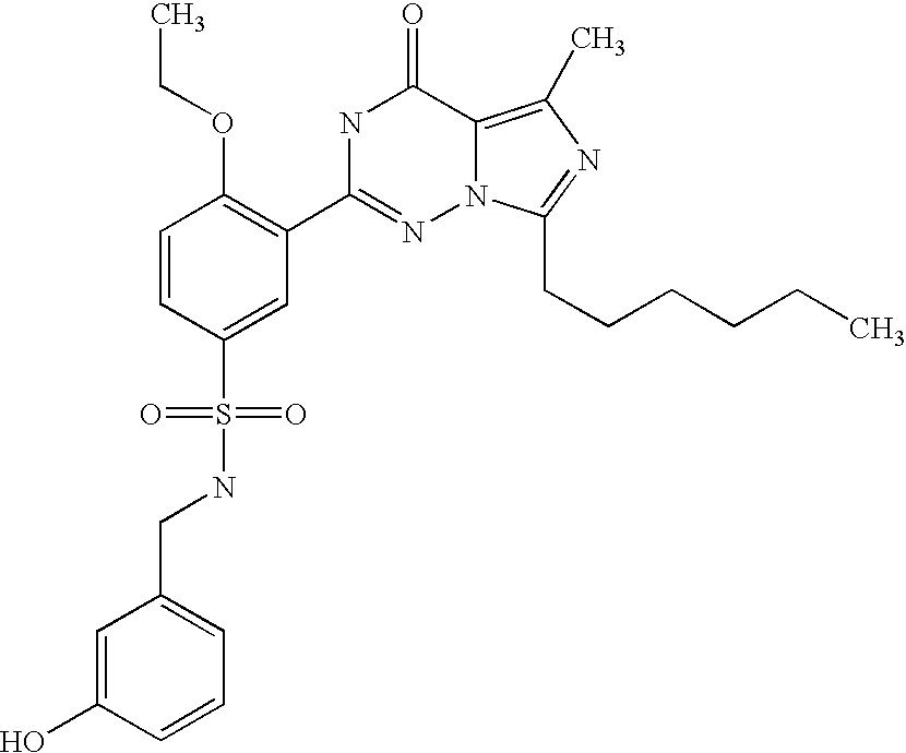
C1=CC(S(NCC2=CC=CC(O)=C2)(=O)=O)=CC(C2=NN3C(=C(C)N=C3CCCCCC)C(=O)N2)=C1OCC
